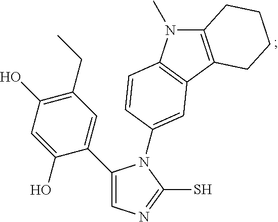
C1(C2=CN=C(S)N2C2=CC3=C(N(C)C4=C3CCCC4)C=C2)=CC(CC)=C(O)C=C1O
